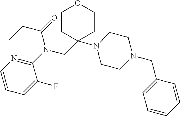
N1=C(N(CC2(N3CCN(CC4=CC=CC=C4)CC3)CCOCC2)C(CC)=O)C(F)=CC=C1
